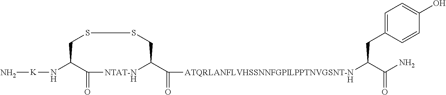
C1(N[K]N)CSSCC(C(=O)[ATQRLANFLVHSSNNFGPILPPTNVGSNT-N]C(C(N)=O)CC2=CC=C(O)C=C2)[NTAT-N]C1=O.[H].[H]
